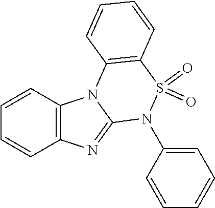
C1=CC2=C(C=C1)N=C1N2C2=C(S(=O)(=O)N1C1=CC=CC=C1)C=CC=C2
